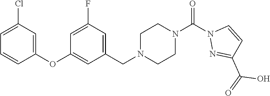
C1=C(Cl)C=C(OC2=CC(CN3CCN(C(N4N=C(C(=O)O)C=C4)=O)CC3)=CC(F)=C2)C=C1
